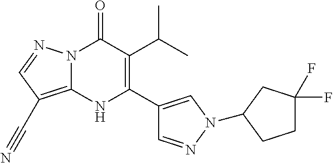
N12C(=C(C#N)C=N1)NC(C1=CN(C3CC(F)(F)CC3)N=C1)=C(C(C)C)C2=O
